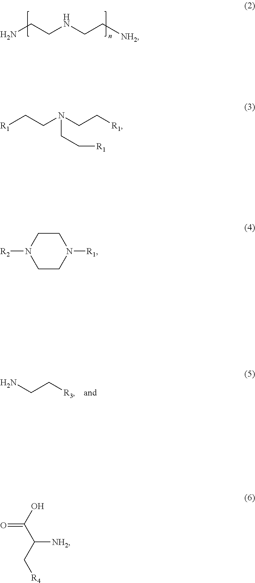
NCCNCC[NH2].NCC[R3].[R1]CCN(CC[R1])CC[R1].C1CN([R1])CCN1[R2].O=C(O)C(C[R4])[NH2]
